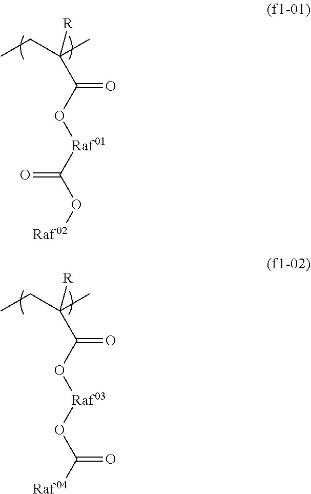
CCC(C)([R])C(O[Raf01]C(O[Raf02])=O)=O.CCC(C)([R])C(O[Raf03]OC([Raf04])=O)=O
